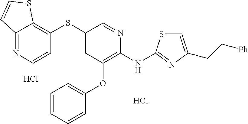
Cl.C1(SC2=CC(OC3=CC=CC=C3)=C(NC3=NC(CC[Ph])=CS3)N=C2)=C2C(=NC=C1)C=CS2.Cl
